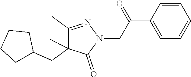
C1(C)=NN(CC(C2=CC=CC=C2)=O)C(=O)C1(CC1CCCC1)C
